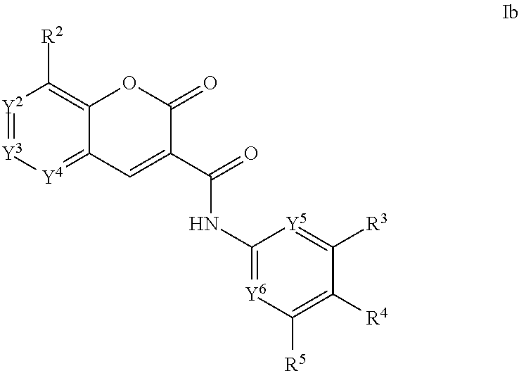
[Y2]1=[Y3][Y4]=C2C(=C1[R2])OC(=O)C(C(NC1=[Y6]C([R5])=C([R4])C([R3])=[Y5]1)=O)=C2
